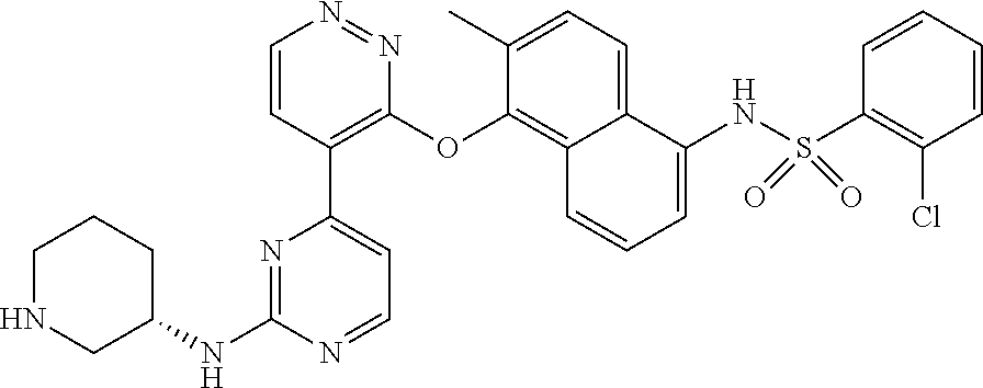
C1=CC(C2=CC=NC(NC3CCCNC3)=N2)=C(OC2=C3C(=CC=C2C)C(NS(C2=C(Cl)C=CC=C2)(=O)=O)=CC=C3)N=N1
